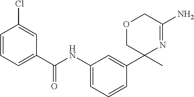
C1=CC=C(C(NC2=CC=CC(C3(C)N=C(N)COC3)=C2)=O)C=C1Cl
